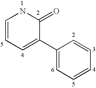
C1(C2=CC=CNC2=O)=CC=CC=C1
